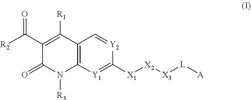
C1(C([R2])=O)=C([R1])C2=C(N([R3])C1=O)[Y1]=C([X1][X2][X3][L][A])[Y2]=C2
